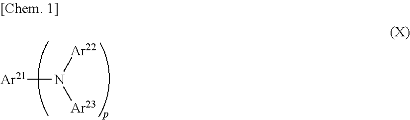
[Ar21]N([Ar22])[Ar23]
